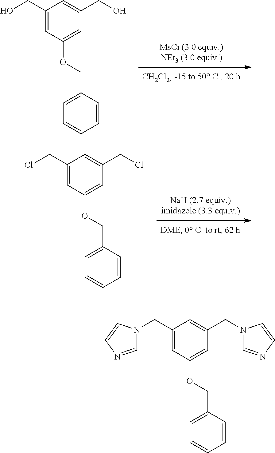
C1(CO)=CC(OCC2=CC=CC=C2)=CC(CO)=C1.C1(CCl)=CC(OCC2=CC=CC=C2)=CC(CCl)=C1.C1(CN2C=NC=C2)=CC(OCC2=CC=CC=C2)=CC(CN2C=NC=C2)=C1
